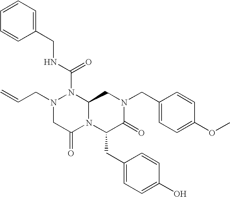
N1(C(NCC2=CC=CC=C2)=O)N(CC=C)CC(=O)N2C1CN(CC1=CC=C(OC)C=C1)C(=O)C2CC1=CC=C(O)C=C1
